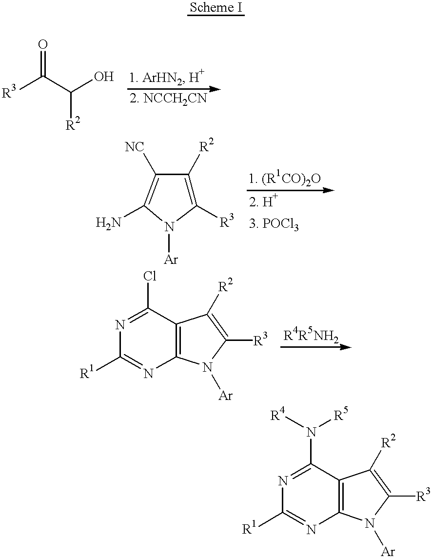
C(O)(C([R3])=O)[R2].C1([R3])=C([R2])C([NC])=C(N)N1[Ar].N1=C(Cl)C2=C(N=C1[R1])N([Ar])C([R3])=C2[R2].N1=C(N([R4])[R5])C2=C(N=C1[R1])N([Ar])C([R3])=C2[R2]
